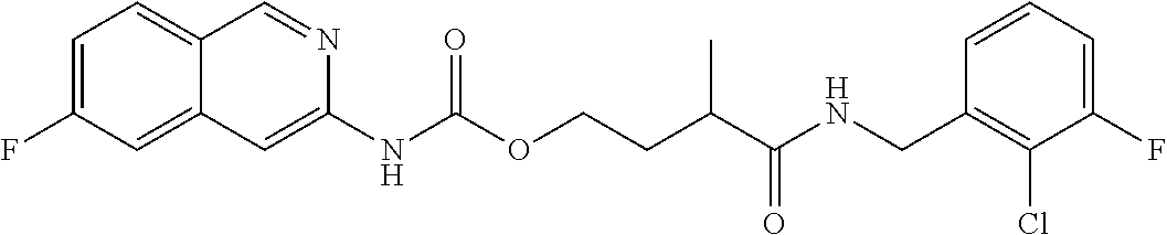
C1=CC(CNC(C(CCOC(NC2=CC3=CC(F)=CC=C3C=N2)=O)C)=O)=C(Cl)C(F)=C1
